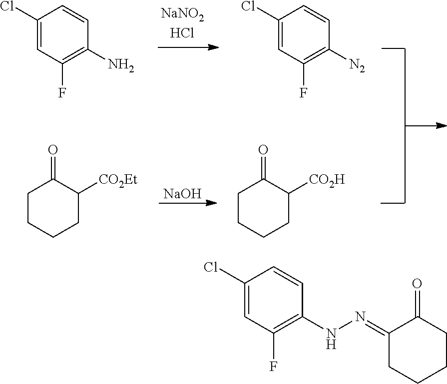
[NaOH].C1(Cl)=CC(F)=C(N)C=C1.C1(Cl)=CC(F)=C([N2])C=C1.C1CCCC([CO2Et])C1=O.C1CCCC([CO2H])C1=O.C1(Cl)=CC(F)=C(NN=C2CCCCC2=O)C=C1
